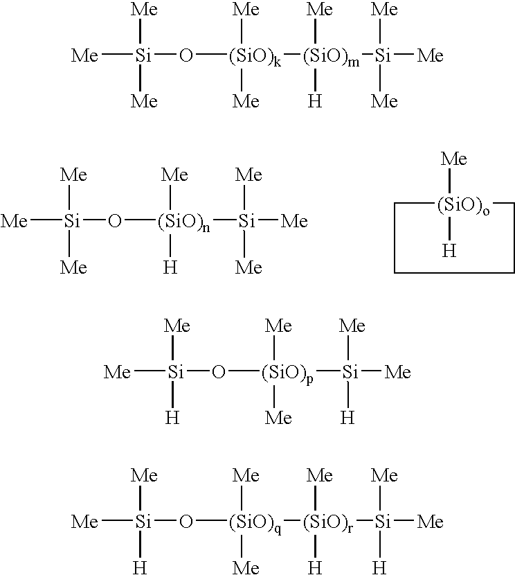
[Me][Si](O[(SiO)n]([Si]([Me])([Me])[Me])([Me])[H])([Me])[Me].C1[(SiO)o]([H])([Me])CCC1.[Me][Si](O[(SiO)k]([(SiO)m]([Si]([Me])([Me])[Me])([Me])[H])([Me])[Me])([Me])[Me].[Me][Si](O[(SiO)p]([Si]([Me])([H])[Me])([Me])[Me])([Me])[H].[Me][Si](O[(SiO)q]([(SiO)r]([Si]([Me])([Me])[H])([Me])[H])([Me])[Me])([Me])[H]
